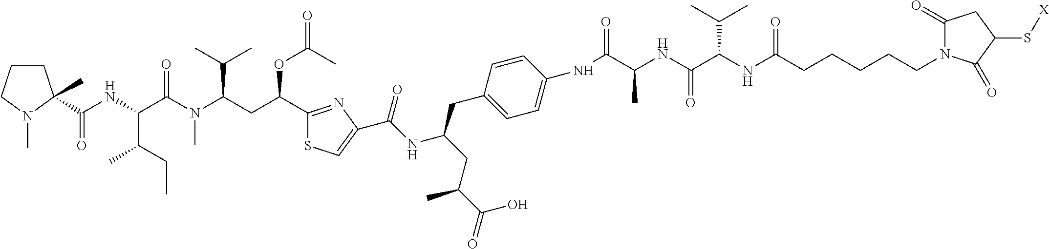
C1CC(C(NC(C(N(C(CC(C2=NC(C(NC(CC(C(=O)O)C)CC3=CC=C(NC(C(NC(C(NC(CCCCCN4C(=O)CC(S[X])C4=O)=O)C(C)C)=O)C)=O)C=C3)=O)=CS2)OC(=O)C)C(C)C)C)=O)C(CC)C)=O)(C)N(C)C1
